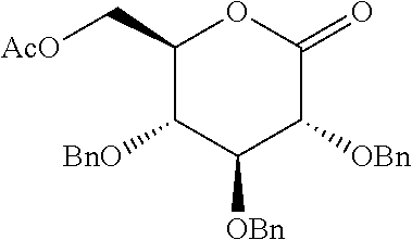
C1(C[AcO])C([BnO])C([OBn])C([OBn])C(=O)O1
